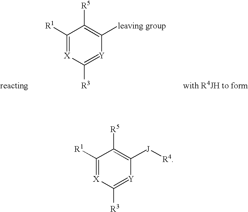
C1([R1])=[X]C([R3])=[Y]C([leaving group])=C1[R5].[reacting].[with R4JH to form].C1([R1])=[X]C([R3])=[Y]C([J][R4])=C1[R5]
